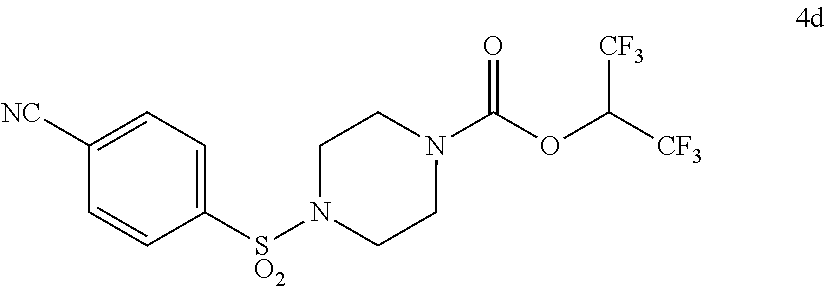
N1(C(OC([CF3])[CF3])=O)CCN([SO2]C2=CC=C([NC])C=C2)CC1
